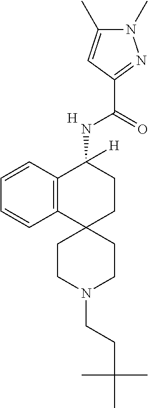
[H].C12=C(C=CC=C1)C(NC(C1=NN(C)C(C)=C1)=O)([H])CCC21CCN(CCC(C)(C)C)CC1
